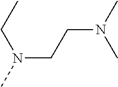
N(C)(CC)CCN(C)C
